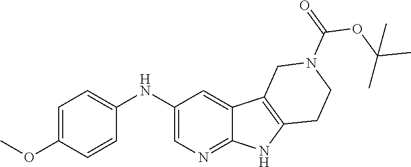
COC1=CC=C(NC2=CN=C3C(=C2)C2=C(N3)CCN(C(=O)OC(C)(C)C)C2)C=C1
